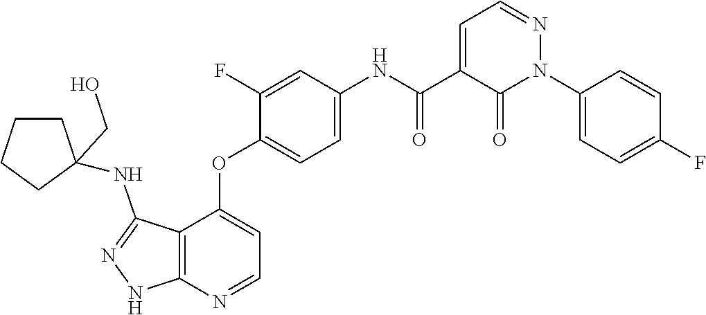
N1=CC=C(C(NC2=CC=C(OC3=CC=NC4=C3C(NC3(CO)CCCC3)=NN4)C(F)=C2)=O)C(=O)N1C1=CC=C(F)C=C1
